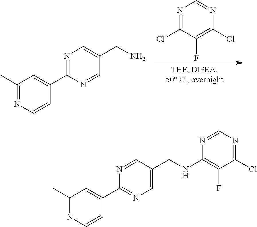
N1=C(Cl)C(F)=C(Cl)N=C1.N1=C(C2=CC(C)=NC=C2)N=CC(CN)=C1.N1=CC(CNC2=C(F)C(Cl)=NC=N2)=CN=C1C1=CC(C)=NC=C1
